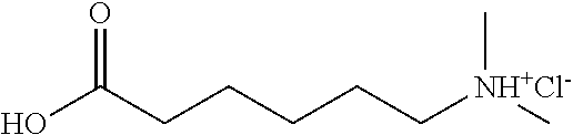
OC(CCCCC[NH+Cl-](C)C)=O
